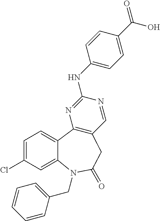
C1(NC2=CC=C(C(O)=O)C=C2)=NC2=C(C=N1)CC(=O)N(CC1=CC=CC=C1)C1=CC(Cl)=CC=C21
